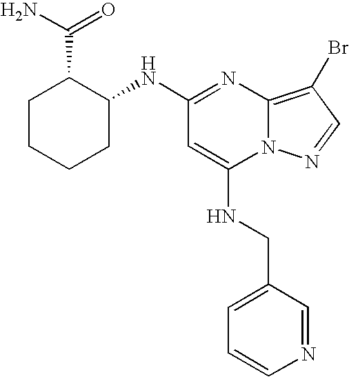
N(C1=NC2=C(Br)C=NN2C(NCC2=CC=CN=C2)=C1)C1C(C(N)=O)CCCC1
